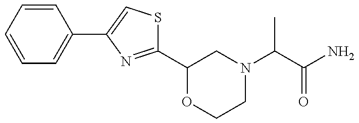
C1(C2OCCN(C(C)C(=O)N)C2)=NC(C2=CC=CC=C2)=CS1
